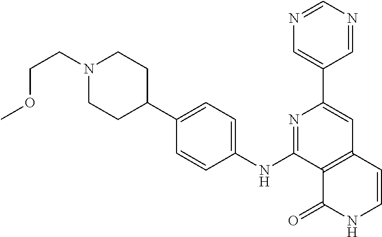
C12=C(C=CNC1=O)C=C(C1=CN=CN=C1)N=C2NC1=CC=C(C2CCN(CCOC)CC2)C=C1
